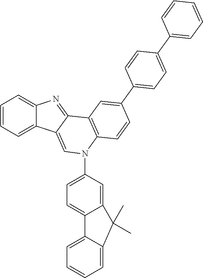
C1=CC=C2C(=C1)N=C1C2=CN(C2=CC=C3C(=C2)C(C)(C)C2=CC=CC=C32)C2=C1C=C(C1=CC=C(C3=CC=CC=C3)C=C1)C=C2
